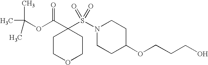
C1COCCC1(C(=O)OC(C)(C)C)S(N1CCC(OCCCO)CC1)(=O)=O
